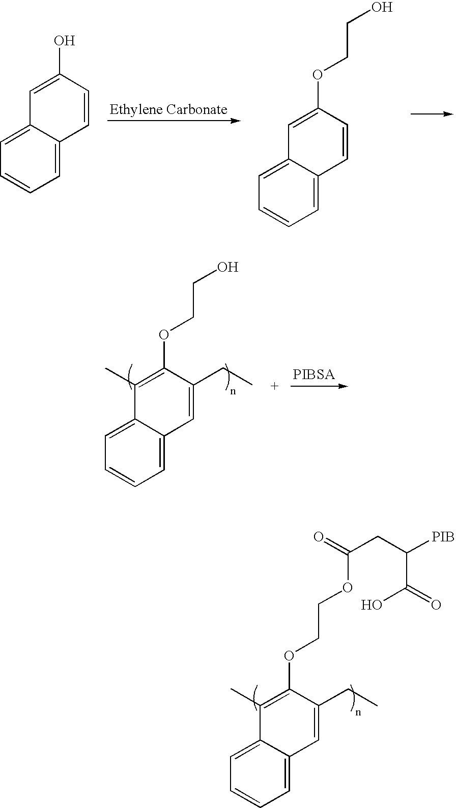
C1=C2C(=CC=C1)C=CC(O)=C2.C1=C2C(=CC=C1)C=CC(OCCO)=C2.C1=C2C(=CC=C1)C=C(CC)C(OCCO)=C2C.C1=C2C(=CC=C1)C=C(CC)C(OCCOC(CC([PIB])C(=O)O)=O)=C2C
